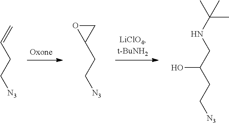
C=CCC[N3].C1C(CC[N3])O1.C(CC[N3])(CNC(C)(C)C)O
